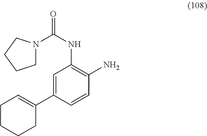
O=C(NC1=C(N)C=CC(C2=CCCCC2)=C1)N1CCCC1
